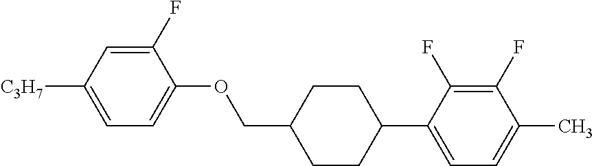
C1(F)=CC([C3H7])=CC=C1OCC1CCC(C2=CC=C(C)C(F)=C2F)CC1
